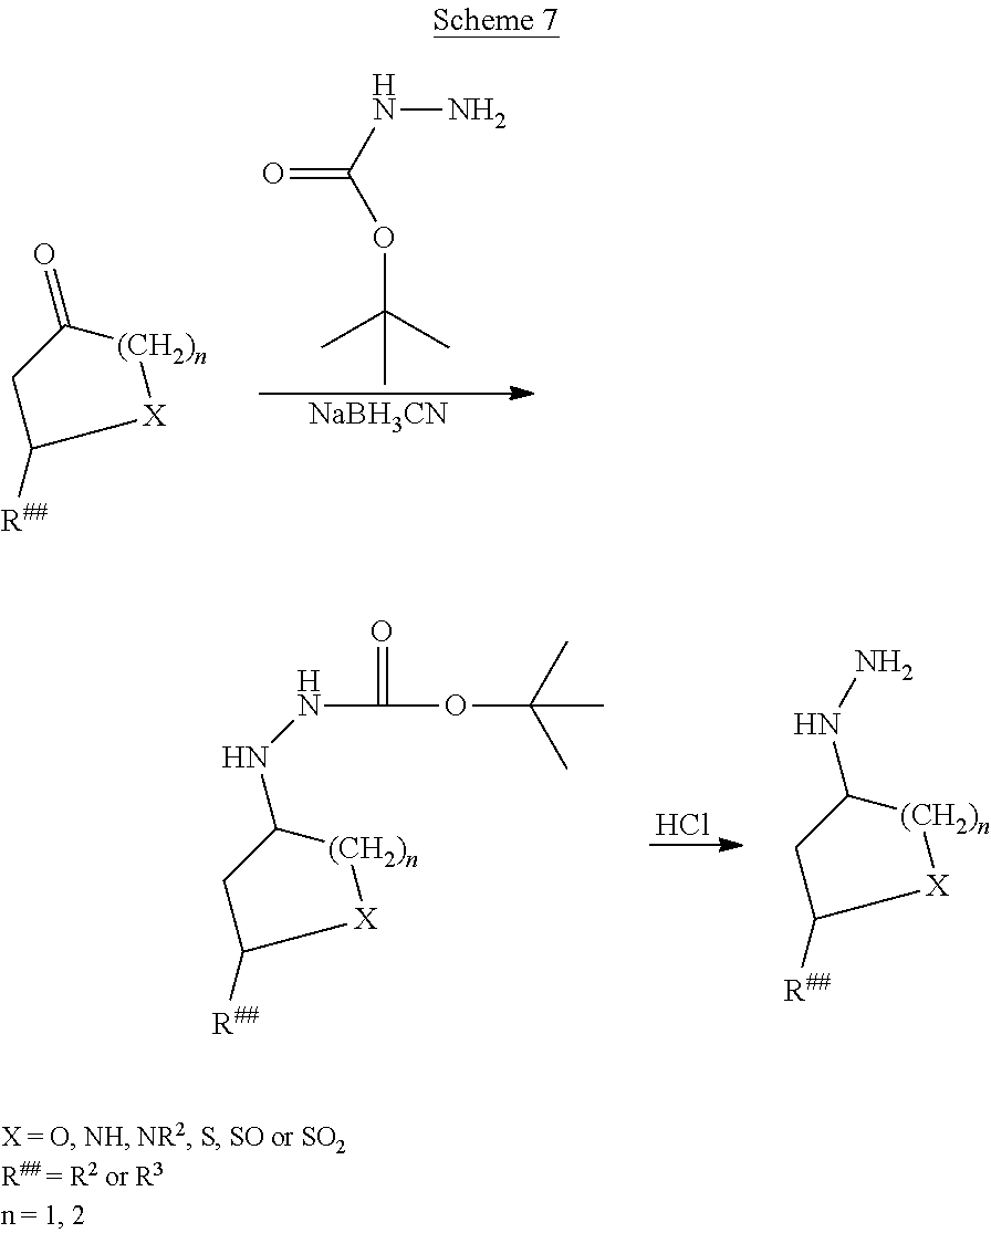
C1(=O)CC([R##])[X][(CH2)n]1.C(=O)(NN)OC(C)(C)C.[NaBH3CN].C1(NNC(OC(C)(C)C)=O)CC([R##])[X][(CH2)n]1.C1(NN)CC([R##])[X][(CH2)n]1.Cl
